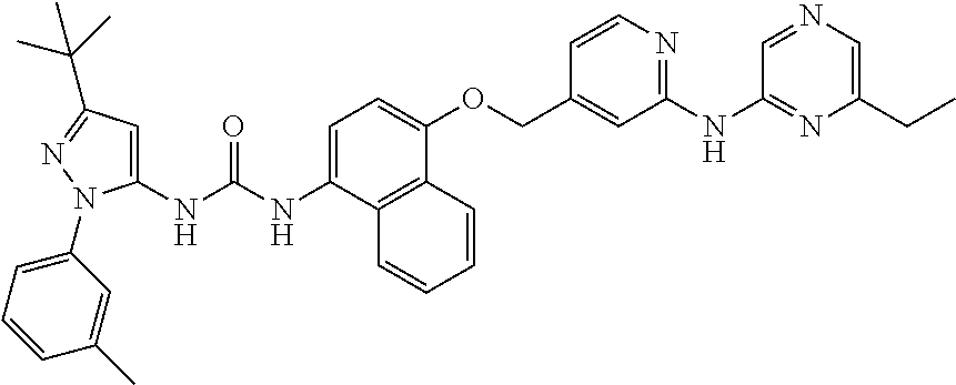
C1=C(NC(NC2=CC(C(C)(C)C)=NN2C2=CC=CC(C)=C2)=O)C2=C(C(OCC3=CC(NC4=NC(CC)=CN=C4)=NC=C3)=C1)C=CC=C2
